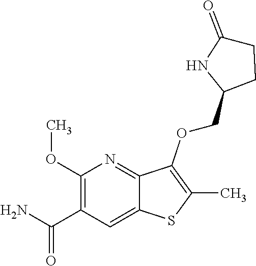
C1(OC)=C(C(N)=O)C=C2C(=N1)C(OCC1CCC(=O)N1)=C(C)S2
